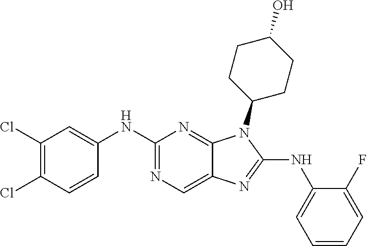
C1(NC2=CC=CC=C2F)=NC2=CN=C(NC3=CC(Cl)=C(Cl)C=C3)N=C2N1C1CCC(O)CC1
